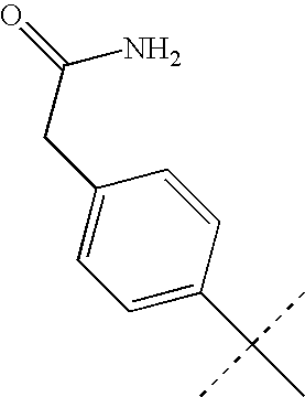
C1=C(C(C)(C)C)C=CC(CC(N)=O)=C1
